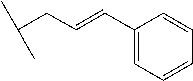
C(C(C)C)C=CC1=CC=CC=C1
